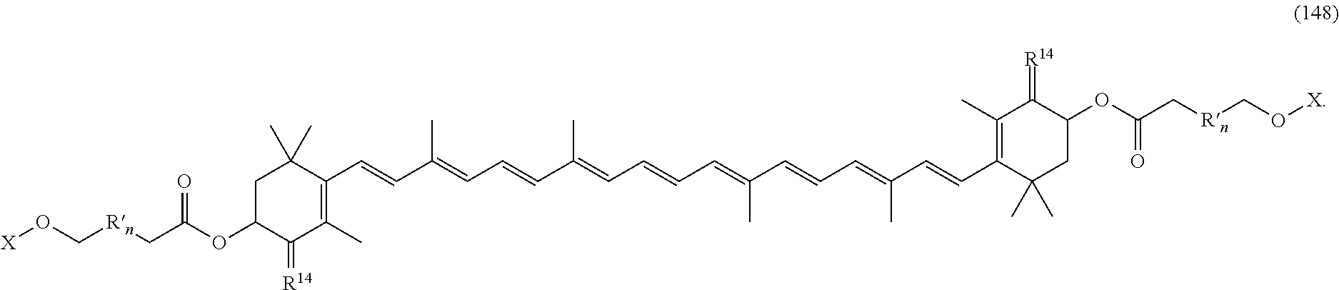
C1C(OC(C[Rn]CO[X])=O)C(=[R14])C(C)=C(C=CC(=CC=CC(=CC=CC=C(C=CC=C(C=CC2=C(C)C(=[R14])C(OC(C[Rn]CO[X])=O)CC2(C)C)C)C)C)C)C1(C)C
